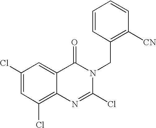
C1(Cl)=C2C(=CC(Cl)=C1)C(=O)N(CC1=C([CN])C=CC=C1)C(Cl)=N2
